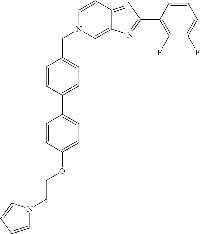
C1=CC(C2=CC=C(OCCN3C=CC=C3)C=C2)=CC=C1CN1C=C2C(=NC(C3=C(F)C(F)=CC=C3)=N2)C=C1
